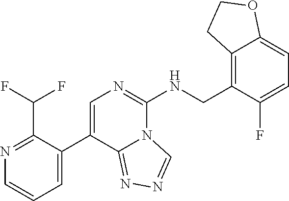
N1=C(C(F)F)C(C2=CN=C(NCC3=C4C(=CC=C3F)OCC4)N3C2=NN=C3)=CC=C1
